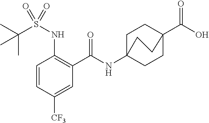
C1=CC([CF3])=CC(C(=O)NC23CCC(C(O)=O)(CC2)CC3)=C1NS(C(C)(C)C)(=O)=O
